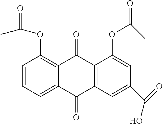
C1=CC=C2C(=C1OC(C)=O)C(=O)C1=C(C2=O)C=C(C(=O)O)C=C1OC(C)=O
